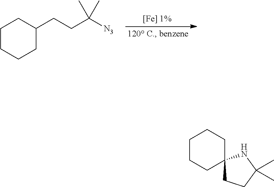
C1CCCC(CCC([N3])(C)C)C1.C1CCC2(CC1)CCC(C)(C)N2
